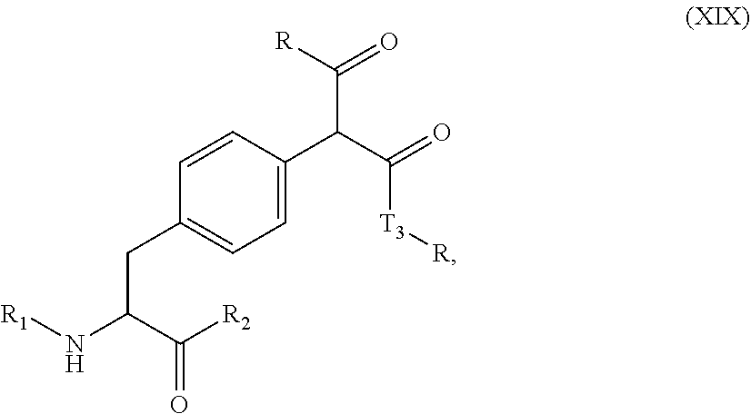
C1=CC(C(C([T3][R])=O)C([R])=O)=CC=C1CC(C([R2])=O)N[R1]
